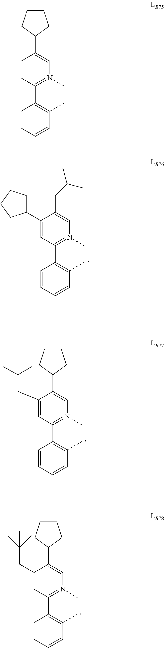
C1=CC(C2=C(C)C=CC=C2)=N(C)C=C1C1CCCC1.C1(CC(C)C)=CC(C2=C(C)C=CC=C2)=N(C)C=C1C1CCCC1.C1(CC(C)(C)C)=CC(C2=C(C)C=CC=C2)=N(C)C=C1C1CCCC1.C1(C2CCCC2)=CC(C2=C(C)C=CC=C2)=N(C)C=C1CC(C)C
